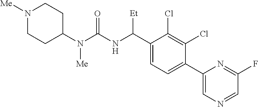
C1(N(C(NC(C2=CC=C(C3=CN=CC(F)=N3)C(Cl)=C2Cl)[Et])=O)[Me])CCN([Me])CC1
